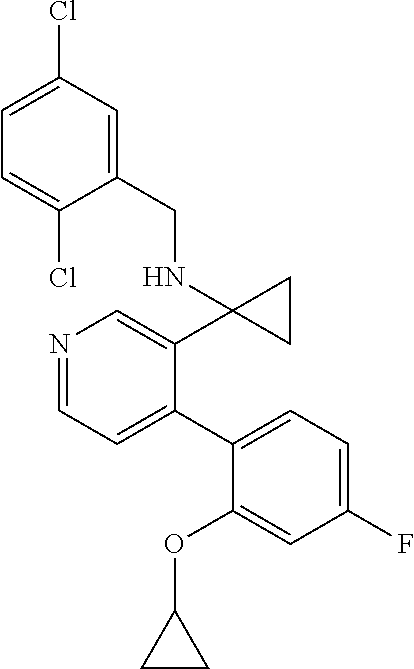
N1=CC=C(C2=CC=C(F)C=C2OC2CC2)C(C2(NCC3=CC(Cl)=CC=C3Cl)CC2)=C1
